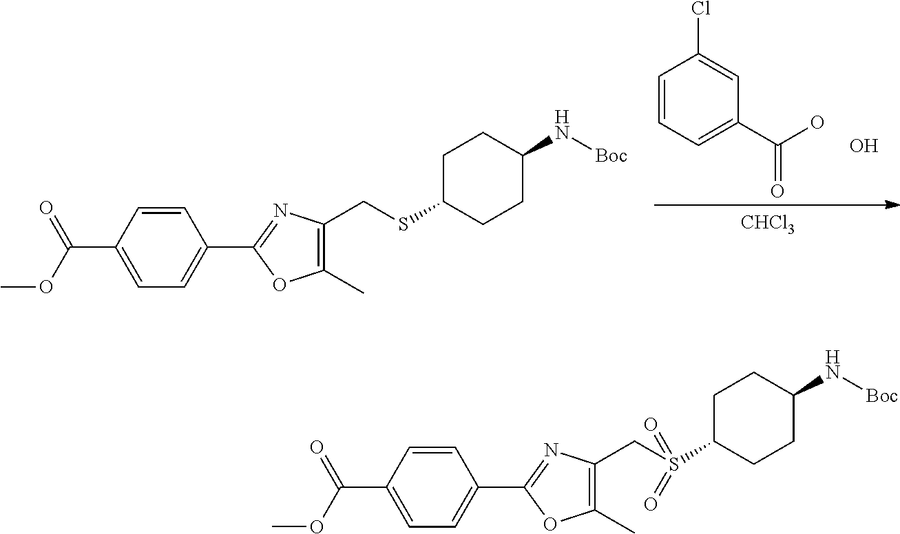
C1=CC=C(C(O)=O)C=C1Cl.O.[CHCl3].C1(C(OC)=O)=CC=C(C2=NC(CSC3CCC(N[Boc])CC3)=C(C)O2)C=C1.C1(C(OC)=O)=CC=C(C2=NC(CS(C3CCC(N[Boc])CC3)(=O)=O)=C(C)O2)C=C1
